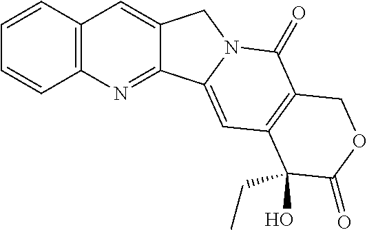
C12=C(C=CC=C1)C=C1C(=N2)C2=CC3=C(C(=O)N2C1)COC(=O)C3(CC)O
